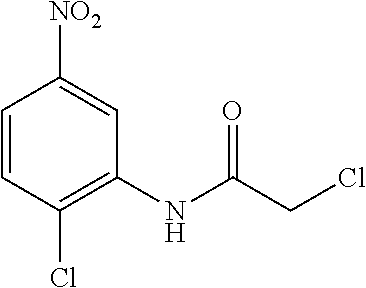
C1=CC(Cl)=C(NC(CCl)=O)C=C1[NO2]
